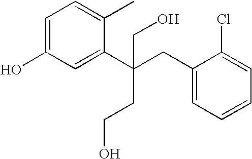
C1=C(O)C=C(C(CC2=CC=CC=C2Cl)(CO)CCO)C(C)=C1
